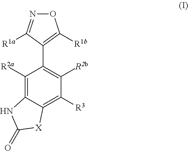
O1N=C([R1a])C(C2=C([R2b])C([R3])=C3C(=C2[R2a])NC(=O)[X]3)=C1[R1b]
